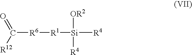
[R1]([Si]([R4])([OR2])[R4])[R6]C(=O)[R12]
